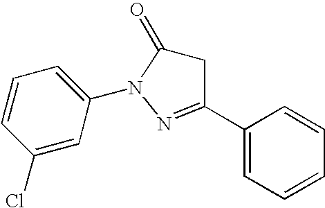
C1(C2=CC=CC=C2)=NN(C2=CC=CC(Cl)=C2)C(=O)C1
